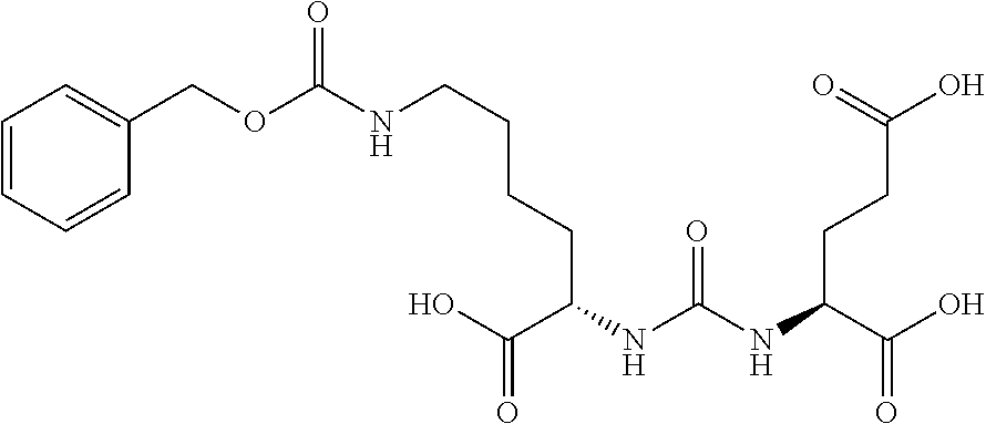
C(C(O)=O)(CCC(O)=O)NC(NC(C(O)=O)CCCCNC(OCC1=CC=CC=C1)=O)=O
